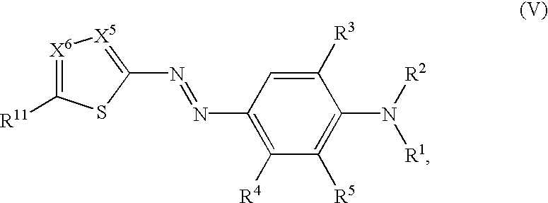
[X6]1=C([R11])SC(N=NC2=C([R4])C([R5])=C(N([R2])[R1])C([R3])=C2)=[X5]1
